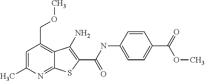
C12=NC(C)=CC(COC)=C1C(N)=C(C(=O)NC1=CC=C(C(OC)=O)C=C1)S2
